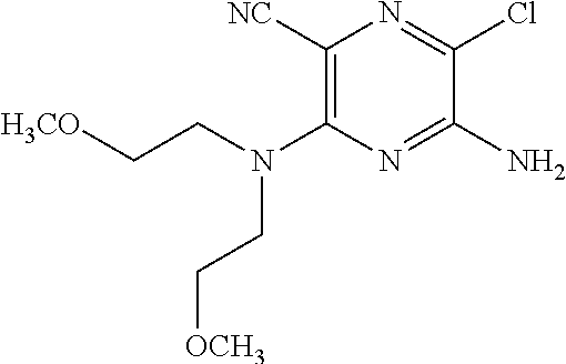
C1([NC])=C(N(CC[H3CO])CC[OCH3])N=C(N)C(Cl)=N1
